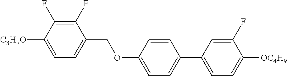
C1(F)=C(F)C([C3H7O])=CC=C1COC1=CC=C(C2=CC=C([OC4H9])C(F)=C2)C=C1
